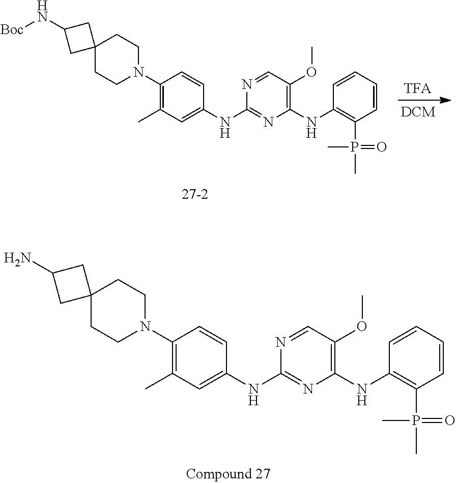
C1C2(CC1N[Boc])CCN(C1=C(C)C=C(NC3=NC(NC4=C(P(=O)(C)C)C=CC=C4)=C(OC)C=N3)C=C1)CC2.C1C2(CC1N)CCN(C1=C(C)C=C(NC3=NC(NC4=C(P(=O)(C)C)C=CC=C4)=C(OC)C=N3)C=C1)CC2
